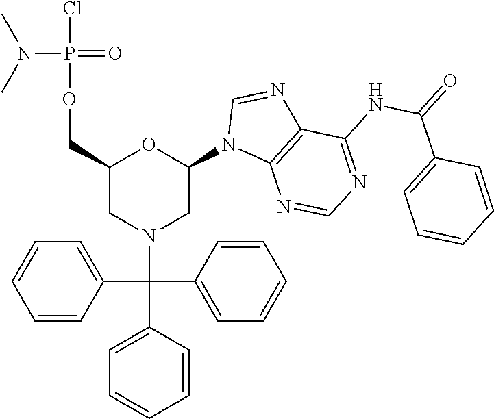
C1(C(C2=CC=CC=C2)(N2CC(COP(Cl)(N(C)C)=O)OC(N3C4=C(N=C3)C(NC(=O)C3=CC=CC=C3)=NC=N4)C2)C2=CC=CC=C2)=CC=CC=C1
